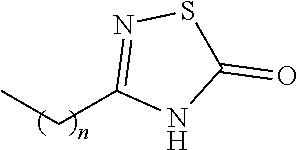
C1(CC)=NSC(=O)N1
